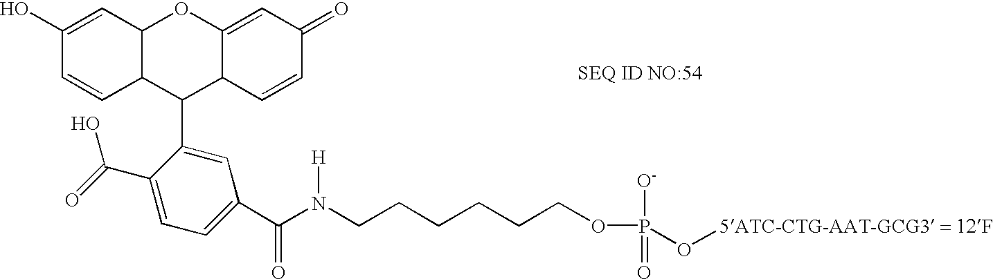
C1(O)=CC2C(C=C1)C(C1=CC(C(N(CCCCCCOP([O-])(=O)O[5ATC-CTG-AAT-GCG3 = 12F])[H])=O)=CC=C1C(O)=O)C1C(=CC(=O)C=C1)O2
